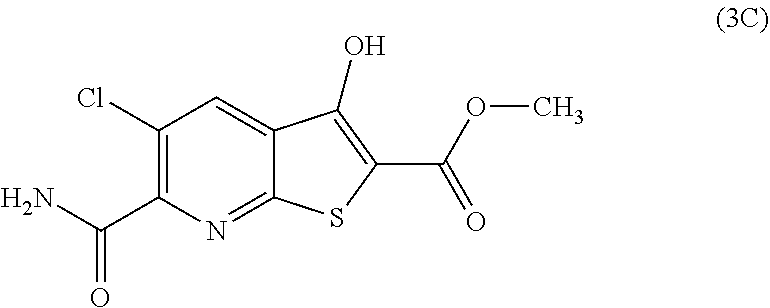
NC(C1=C(Cl)C=C2C(=N1)SC(C(OC)=O)=C2O)=O
